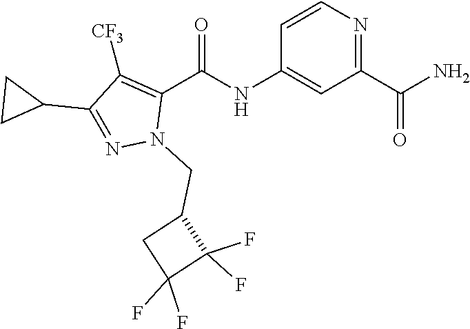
C1=CN=C(C(N)=O)C=C1NC(C1=C([CF3])C(C2CC2)=NN1CC1CC(F)(F)C1(F)F)=O
